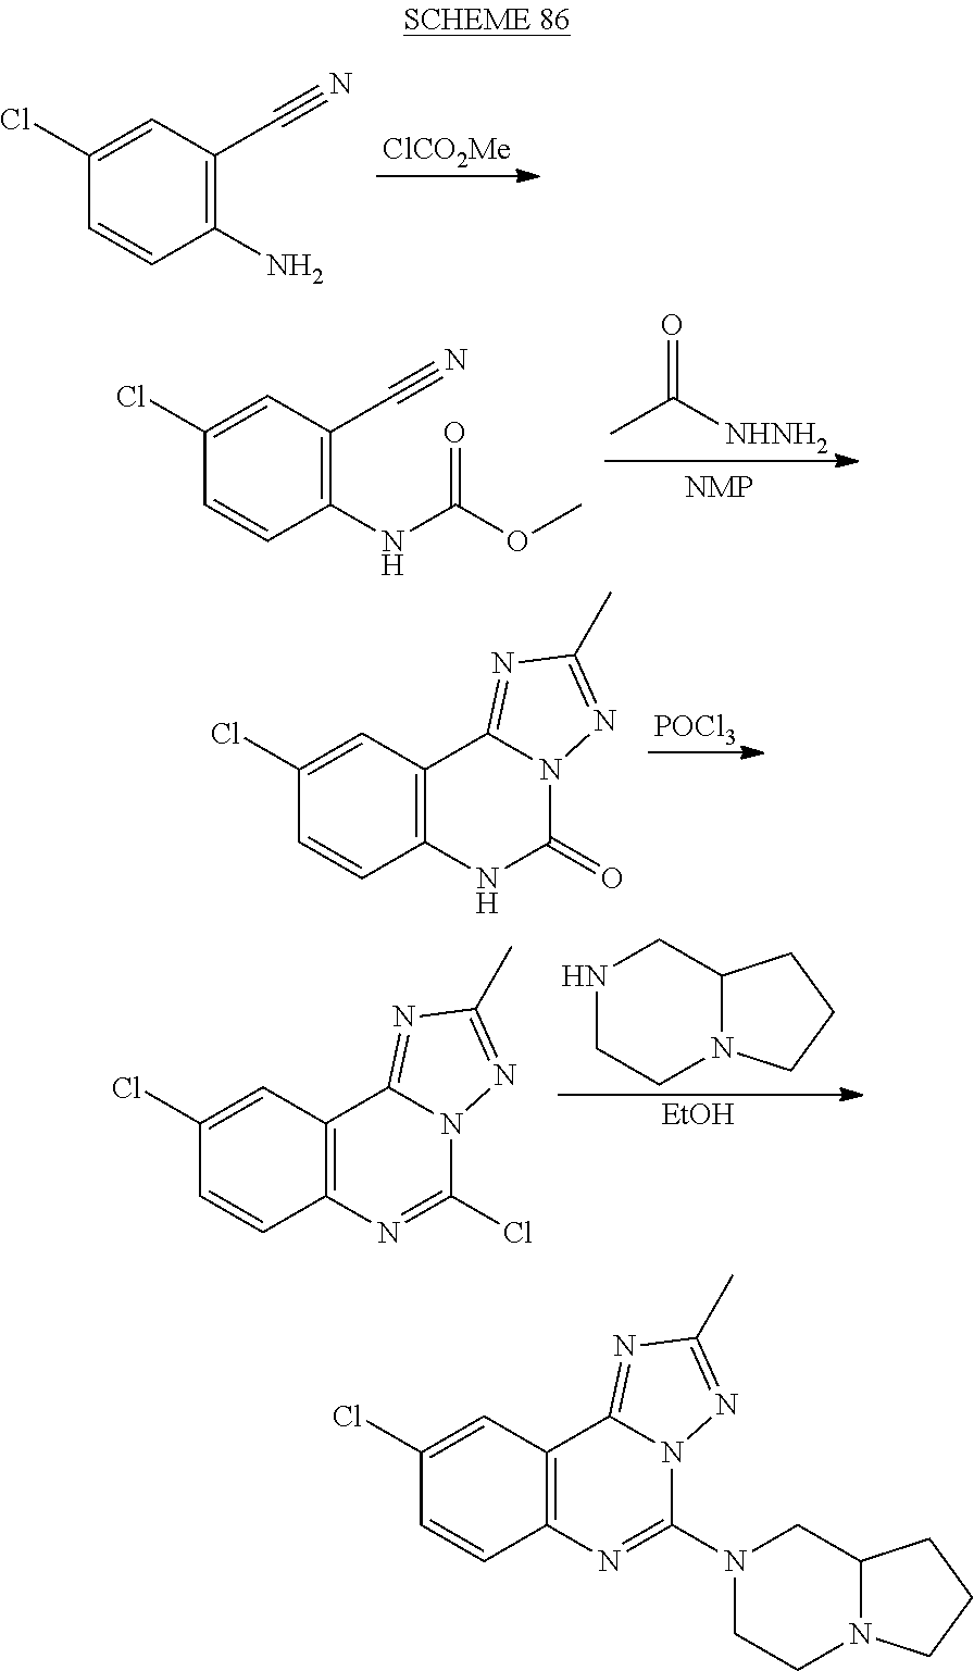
C1(N)=C(C#N)C=C(Cl)C=C1.[ClCO2Me].C1(NC(OC)=O)=C(C#N)C=C(Cl)C=C1.O=C([NHNH2])C.C12=C(C=C(Cl)C=C1)C1=NC(C)=NN1C(=O)N2.[POCl3].C12=C(C=C(Cl)C=C1)C1=NC(C)=NN1C(Cl)=N2.N1CCN2C(C1)CCC2.[EtOH].C12=C(C=C(Cl)C=C1)C1=NC(C)=NN1C(N1CCN3C(C1)CCC3)=N2
